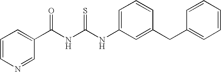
N(C(NC(C1=CC=CN=C1)=O)=S)C1=CC=CC(CC2=CC=CC=C2)=C1
